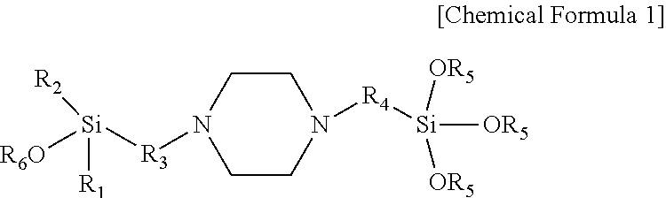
N1([R4][Si]([OR5])([OR5])[OR5])CCN([R3][Si]([R1])([R6O])[R2])CC1
